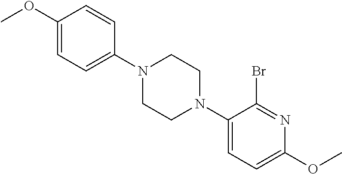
C1(OC)=CC=C(N2CCN(C3=CC=C(OC)N=C3Br)CC2)C=C1
